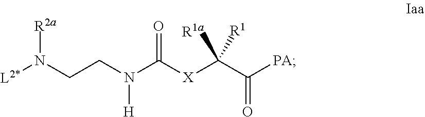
[L2*]N(CCN(C([X]C(C([PA])=O)([R1])[R1a])=O)[H])[R2a]
